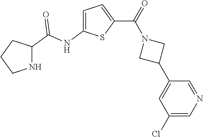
C1=C(NC(=O)C2NCCC2)SC(C(N2CC(C3=CC(Cl)=CN=C3)C2)=O)=C1
